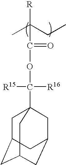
C1C2CC3CC(CC1(C([R15])([R16])OC(=O)C([R])(C)CC)C3)C2
